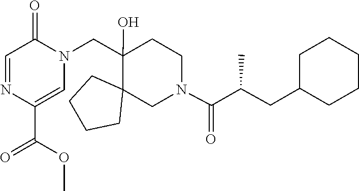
C1(C(OC)=O)=CN(CC2(O)C3(CCCC3)CN(C(=O)C(CC3CCCCC3)C)CC2)C(=O)C=N1
